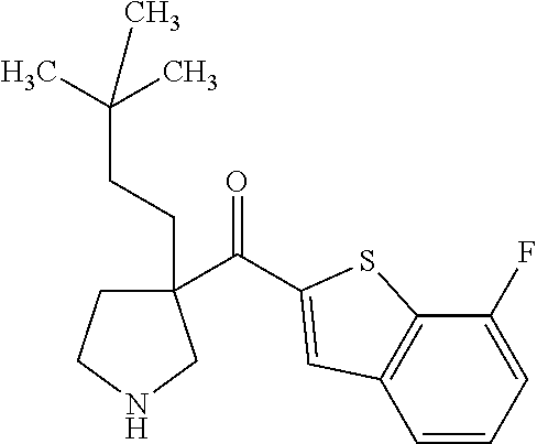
C1(C(=O)C2=CC3=C(C(F)=CC=C3)S2)(CCC(C)(C)C)CCNC1
